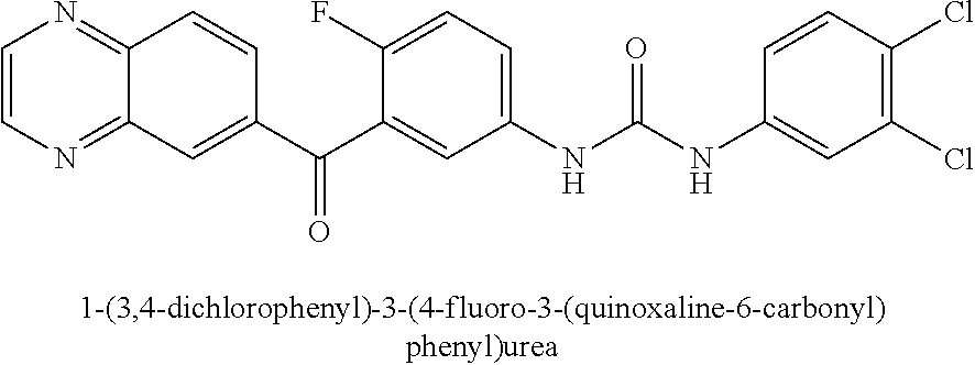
C1(C(C2=CC3=NC=CN=C3C=C2)=O)=CC(NC(NC2=CC(Cl)=C(Cl)C=C2)=O)=CC=C1F
